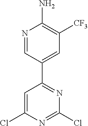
N1=CC(C2=NC(Cl)=NC(Cl)=C2)=CC([CF3])=C1N
